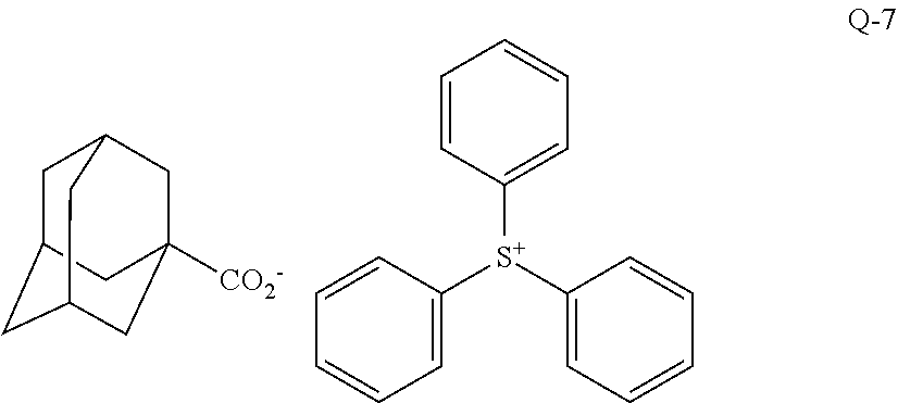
C1=CC([S+](C2=CC=CC=C2)C2=CC=CC=C2)=CC=C1.C1C2CC3CC([CO2-])(CC1C3)C2
